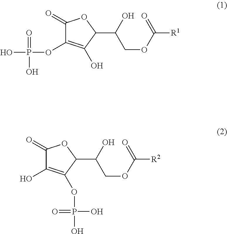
C1(=O)C(OP(=O)(O)O)=C(O)C(C(COC(=O)[R1])O)O1.C1(=O)C(O)=C(OP(O)(=O)O)C(C(COC(=O)[R2])O)O1
